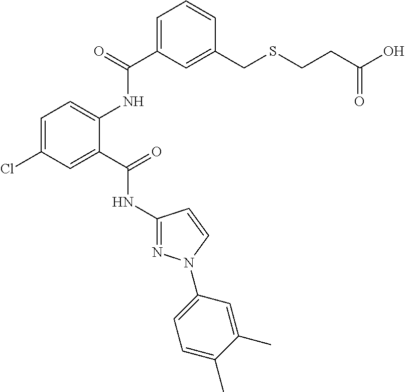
C1(NC(C2=CC(Cl)=CC=C2NC(C2=CC=CC(CSCCC(O)=O)=C2)=O)=O)=NN(C2=CC=C(C)C(C)=C2)C=C1
